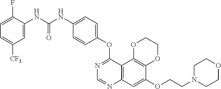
C12=C(OCCO1)C1=C(C=C2OCCN2CCOCC2)N=CN=C1OC1=CC=C(NC(NC2=CC([CF3])=CC=C2F)=O)C=C1
